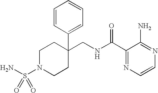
C1N(S(N)(=O)=O)CCC(CNC(C2=NC=CN=C2N)=O)(C2=CC=CC=C2)C1
